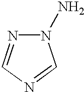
N1(N)N=CN=C1
